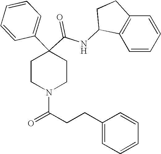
N(C(C1(C2=CC=CC=C2)CCN(C(CCC2=CC=CC=C2)=O)CC1)=O)C1C2=C(CC1)C=CC=C2
